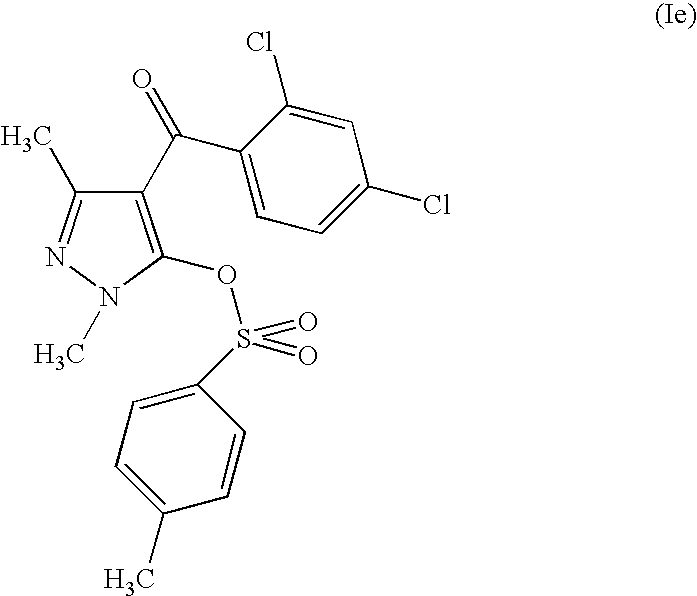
C1(C(=O)C2=CC=C(Cl)C=C2Cl)=C(OS(C2=CC=C(C)C=C2)(=O)=O)N(C)N=C1C
